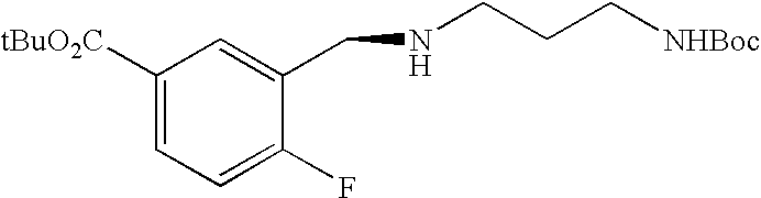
C1([tBuO2C])=CC=C(F)C(CNCCC[NHBoc])=C1
